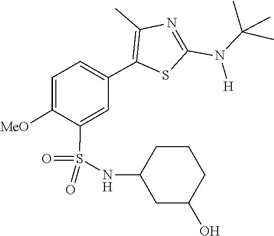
CC(N(C1=NC(C)=C(C2=CC=C([MeO])C(S(=O)(=O)NC3CC(O)CCC3)=C2)S1)[H])(C)C
